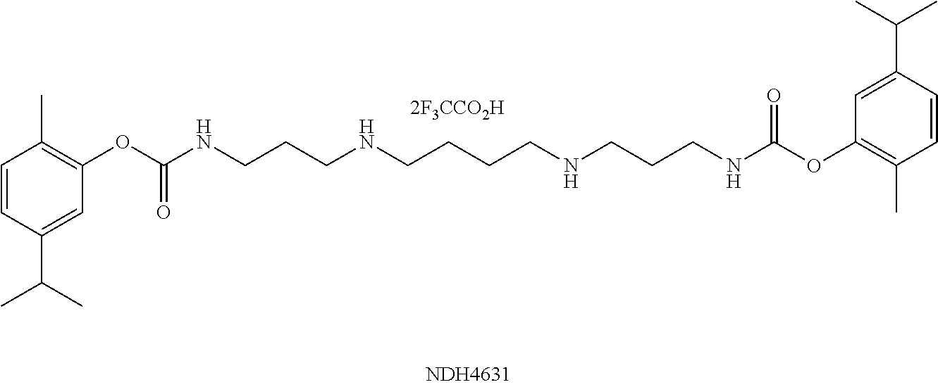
C1=CC(C(C)C)=CC(OC(NCCCNCCCCNCCCNC(OC2=C(C)C=CC(C(C)C)=C2)=O)=O)=C1C.[2F3CCO2H]
